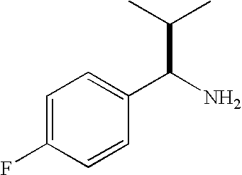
C1=C(F)C=CC(C(C(C)C)N)=C1
